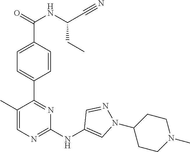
N(C(C1=CC=C(C2=NC(NC3=CN(C4CCN(C)CC4)N=C3)=NC=C2C)C=C1)=O)C(C#N)CC
